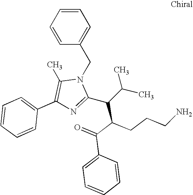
C1=CC=CC(CN2C(C)=C(C3=CC=CC=C3)N=C2C(C(C(=O)C2=CC=CC=C2)CCCN)C(C)C)=C1
